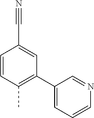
C1=CC(C)=C(C2=CC=CN=C2)C=C1C#N
